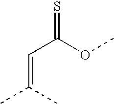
C(=CC(=S)OC)(C)C
